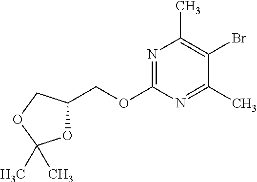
N1=C(OCC2OC(C)(C)OC2)N=C(C)C(Br)=C1C
